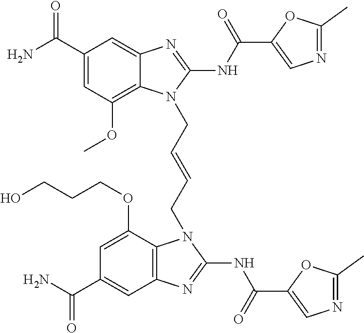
NC(C1=CC(OC)=C2C(=C1)N=C(NC(=O)C1=CN=C(C)O1)N2CC=CCN1C2=C(C=C(C(N)=O)C=C2OCCCO)N=C1NC(=O)C1=CN=C(C)O1)=O
